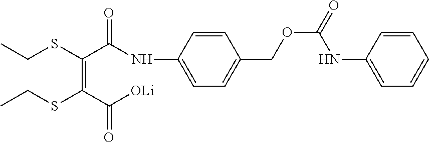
CCSC(=C(SCC)C(NC1=CC=C(COC(=O)NC2=CC=CC=C2)C=C1)=O)C([OLi])=O
